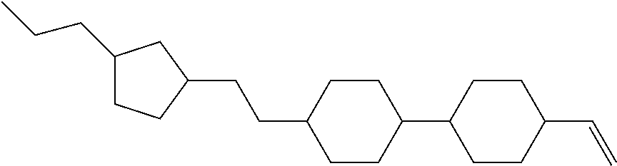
C1(CCC)CCC(CCC2CCC(C3CCC(C=C)CC3)CC2)C1
